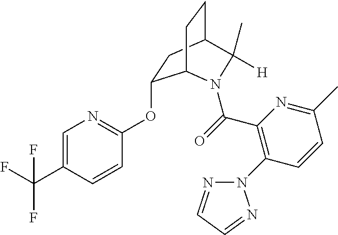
O(C1=NC=C(C(F)(F)F)C=C1)C1CC2CCC1N(C(=O)C1=C(N3N=CC=N3)C=CC(C)=N1)C2(C)[H]
